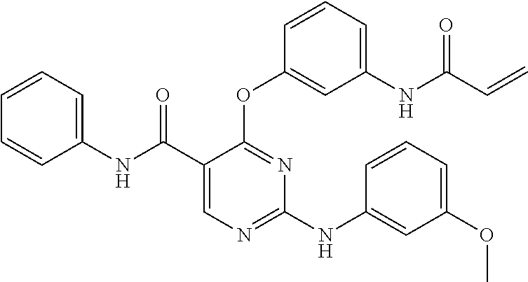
C1=C(C(NC2=CC=CC=C2)=O)C(OC2=CC(NC(C=C)=O)=CC=C2)=NC(NC2=CC(OC)=CC=C2)=N1
